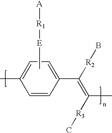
C[E][R1][A].C1(C)=CC=C(C(=C(C)[R3]C)[R2]B)C=C1
